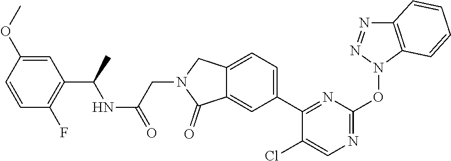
COC1=CC(C(C)NC(CN2C(=O)C3=CC(C4=NC(ON5C6=C(N=N5)C=CC=C6)=NC=C4Cl)=CC=C3C2)=O)=C(F)C=C1
